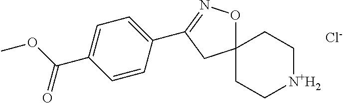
C1(C2=NOC3(C2)CC[N+H2]CC3)=CC=C(C(OC)=O)C=C1.[Cl-]
